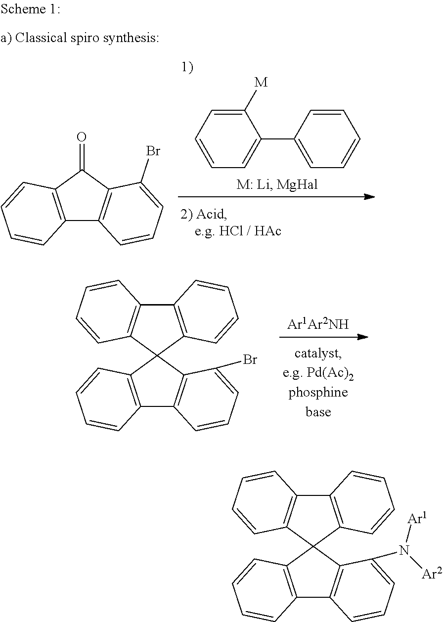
C1([M])=CC=CC=C1C1=CC=CC=C1.C12=C(C(=O)C3=C1C=CC=C3Br)C=CC=C2.C12=C(C=CC=C1)C1(C3=C2C=CC=C3Br)C2=C(C3=C1C=CC=C3)C=CC=C2.C12=C(C=CC=C1)C1(C3=C2C=CC=C3N([Ar2])[Ar1])C2=C(C3=C1C=CC=C3)C=CC=C2
